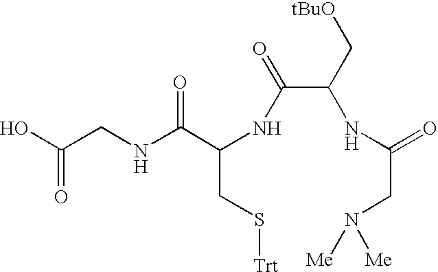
OC(CNC(C(NC(C(NC(CN([Me])[Me])=O)C[tBuO])=O)CS[Trt])=O)=O
